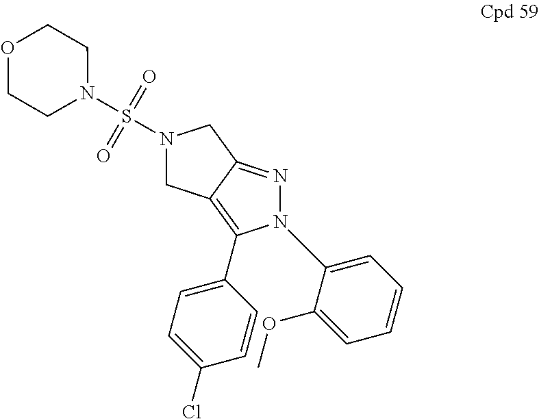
N1(S(=O)(=O)N2CCOCC2)CC2=C(C3=CC=C(Cl)C=C3)N(C3=CC=CC=C3OC)N=C2C1
